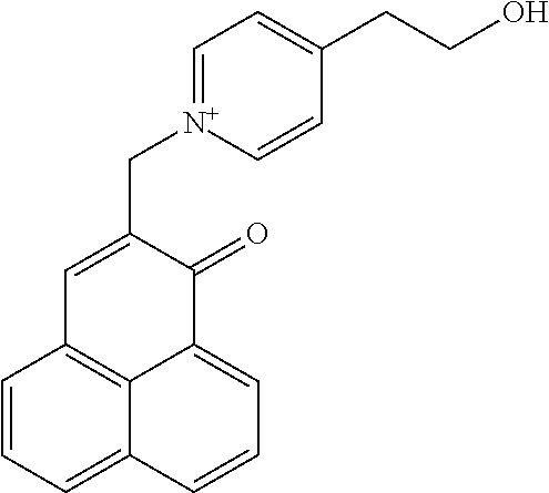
C1=CC=C2C3=C1C=C(C[N+]1=CC=C(CCO)C=C1)C(=O)C3=CC=C2
